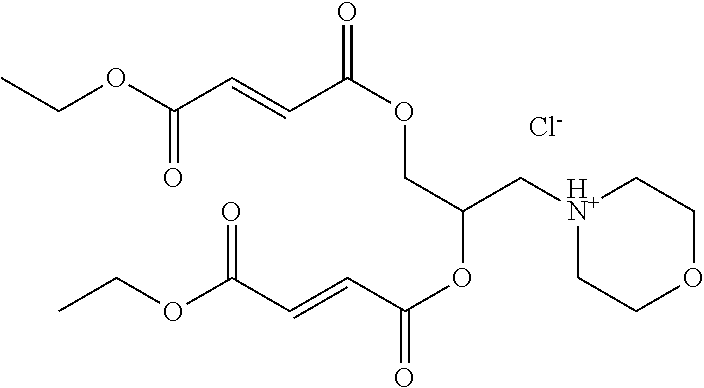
C(OC(C=CC(OCC(OC(=O)C=CC(OCC)=O)C[HN+]1CCOCC1)=O)=O)C.[Cl-]
